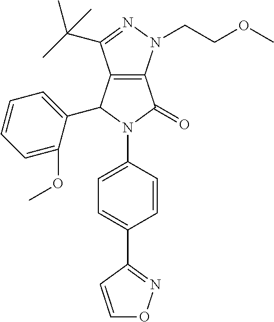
C12=C(N(CCOC)N=C1C(C)(C)C)C(=O)N(C1=CC=C(C3=NOC=C3)C=C1)C2C1=CC=CC=C1OC
